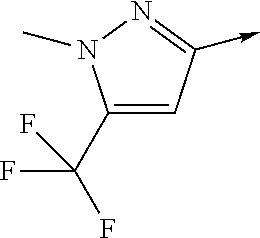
C1(C(F)(F)F)=CC(->C)=NN1C
